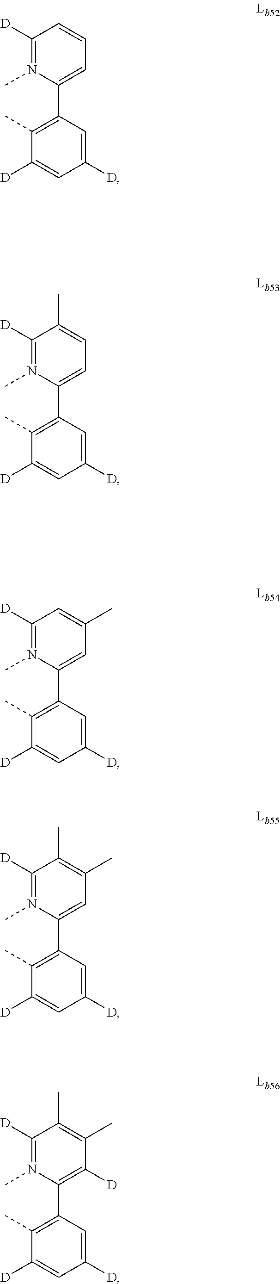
C1(C)=C(C2=CC=C(C)C([D])=N2C)C=C([D])C=C1[D].C1(C)=C(C2=CC(C)=CC([D])=N2C)C=C([D])C=C1[D].C1(C)=C(C2=CC(C)=C(C)C([D])=N2C)C=C([D])C=C1[D].C1(C)=C(C2=C([D])C(C)=C(C)C([D])=N2C)C=C([D])C=C1[D].C1(C)=C(C2=CC=CC([D])=N2C)C=C([D])C=C1[D]
